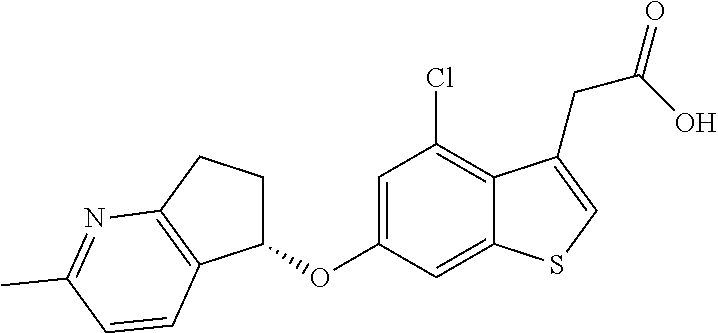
C1=C(OC2CCC3=C2C=CC(C)=N3)C=C2C(=C1Cl)C(CC(=O)O)=CS2
